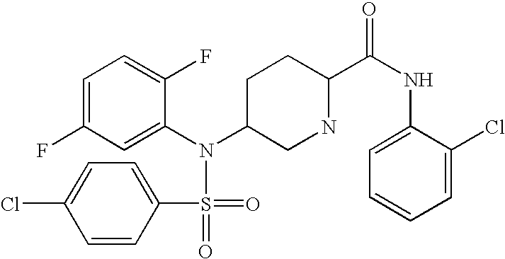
C1=C(F)C=C(N(C2CNC(C(NC3=CC=CC=C3Cl)=O)CC2)S(=O)(C2=CC=C(Cl)C=C2)=O)C(F)=C1
